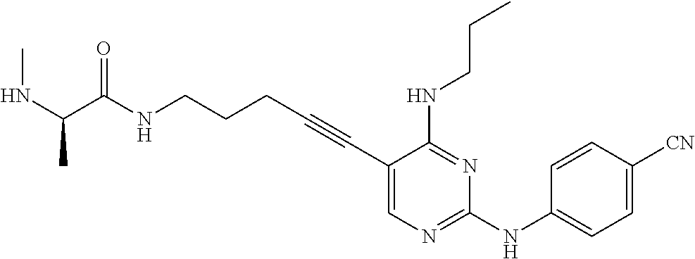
C1(C#CCCCNC(=O)C(NC)C)=CN=C(NC2=CC=C([CN])C=C2)N=C1NCCC
